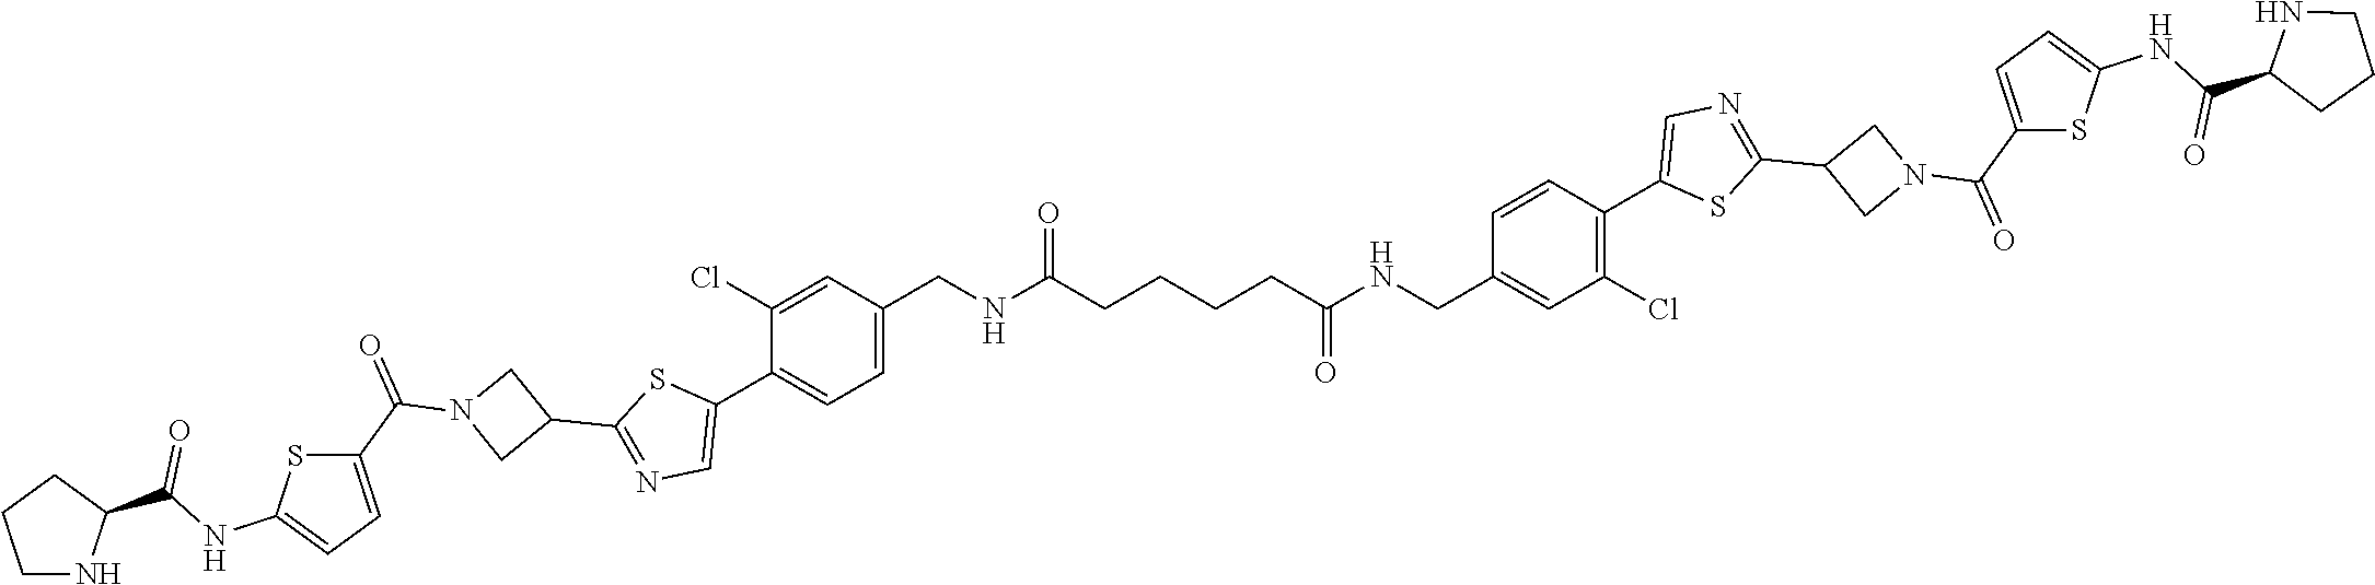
C1(Cl)=CC(CNC(CCCCC(NCC2=CC(Cl)=C(C3=CN=C(C4CN(C(C5=CC=C(NC(C6NCCC6)=O)S5)=O)C4)S3)C=C2)=O)=O)=CC=C1C1=CN=C(C2CN(C(C3=CC=C(NC(C4NCCC4)=O)S3)=O)C2)S1
